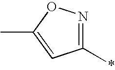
C1(*)=NOC(C)=C1
